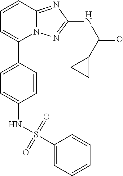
C1(C2=CC=C(NS(=O)(=O)C3=CC=CC=C3)C=C2)=CC=CC2=NC(NC(=O)C3CC3)=NN12
